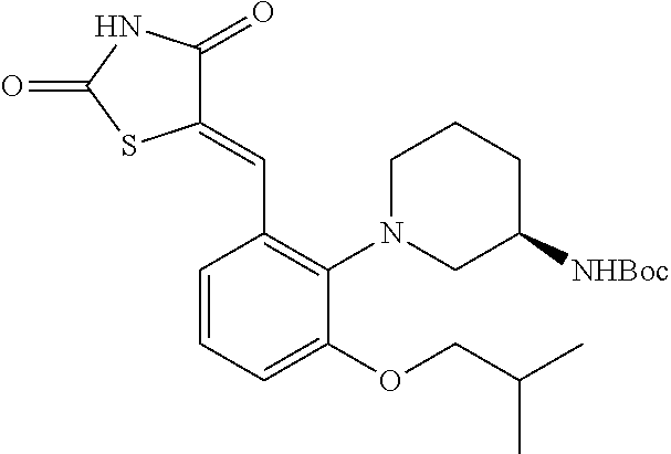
C1(=CC2=C(N3CC([NHBoc])CCC3)C(OCC(C)C)=CC=C2)C(=O)NC(=O)S1
